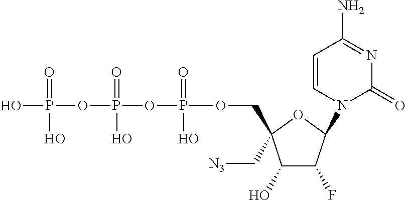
C1(O)C(F)C(N2C(=O)N=C(N)C=C2)OC1(COP(OP(OP(O)(=O)O)(=O)O)(=O)O)C[N3]
